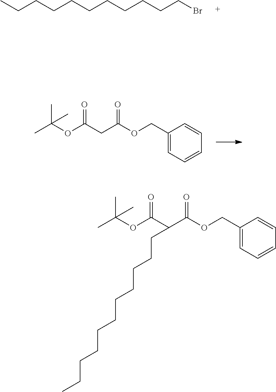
CC(OC(C(C(OCC1=CC=CC=C1)=O)CCCCCCCCCCC)=O)(C)C.CCCCCCCCCCCBr.CC(OC(CC(OCC1=CC=CC=C1)=O)=O)(C)C
